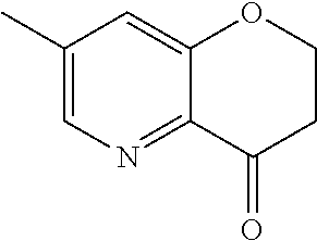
C1(C)=CN=C2C(=C1)OCCC2=O
